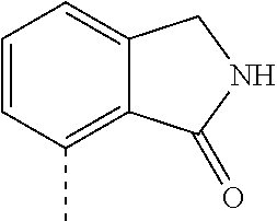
C1=CC(C)=C2C(=C1)CNC2=O
